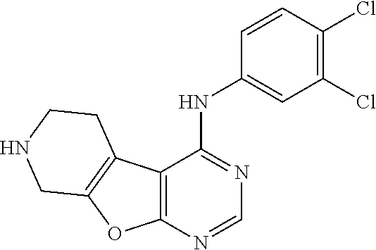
C12=C(N=CN=C1NC1=CC(Cl)=C(Cl)C=C1)OC1=C2CCNC1
